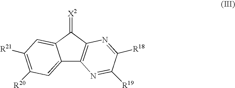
C12=CC([R20])=C([R21])C=C1C(=[X2])C1=C2N=C([R19])C([R18])=N1
